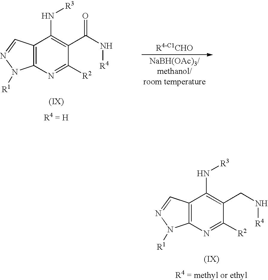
C12=C(N=C([R2])C(C(N[R4])=O)=C1N[R3])N([R1])N=C2.C12=C(N=C([R2])C(CN[R4])=C1N[R3])N([R1])N=C2
